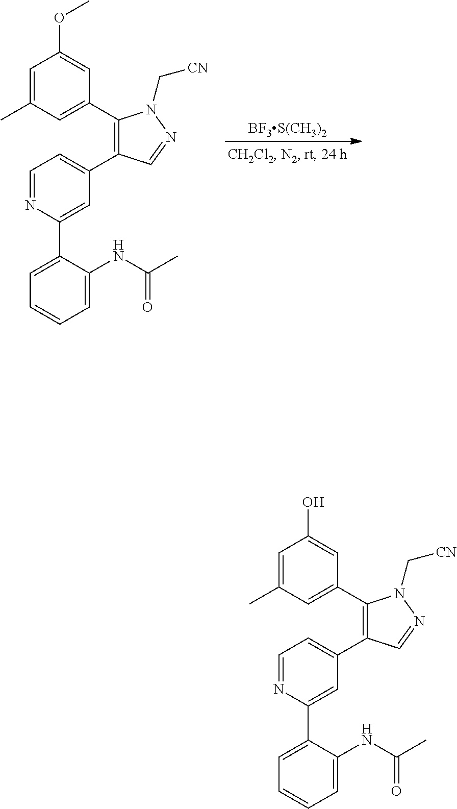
C1=C(C)C=C(C2=C(C3=CC=NC(C4=CC=CC=C4NC(C)=O)=C3)C=NN2C[CN])C=C1OC.[BF3S(CH3)2].C1=C(C)C=C(C2=C(C3=CC=NC(C4=CC=CC=C4NC(C)=O)=C3)C=NN2C[CN])C=C1O
